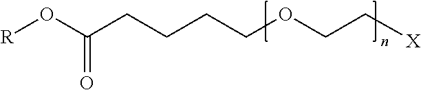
[R]OC(CCCCOCC[X])=O
